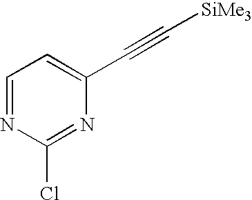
C1=NC(Cl)=NC(C#C[SiMe3])=C1
